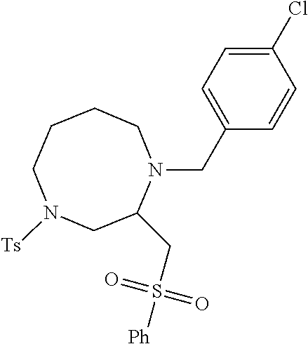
C1CCN([Ts])CC(CS([Ph])(=O)=O)N(CC2=CC=C(Cl)C=C2)C1
